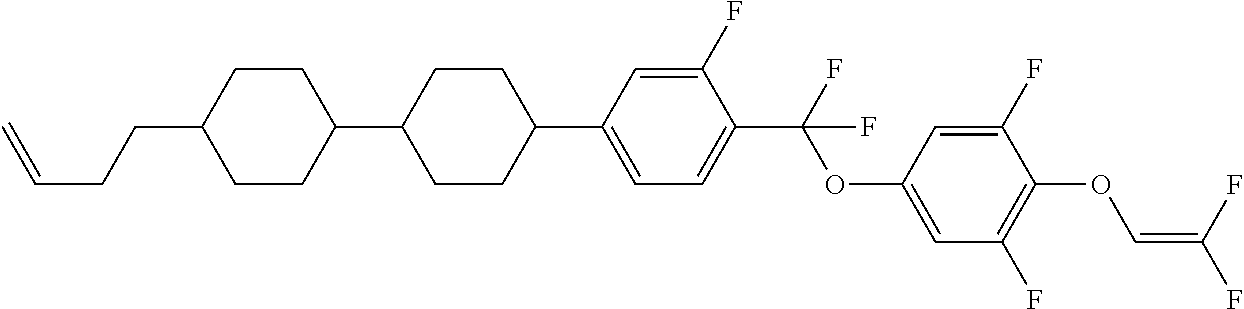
C1CC(C2CCC(C3=CC=C(C(F)(OC4=CC(F)=C(OC=C(F)F)C(F)=C4)F)C(F)=C3)CC2)CCC1CCC=C
